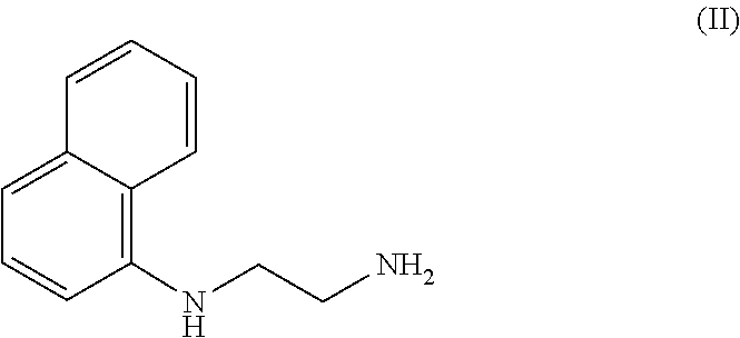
C12=CC=CC(NCCN)=C1C=CC=C2
